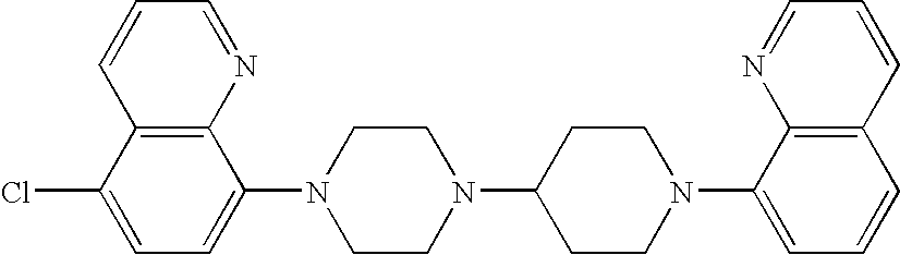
C1=NC2=C(C=C1)C(Cl)=CC=C2N1CCN(C2CCN(C3=CC=CC4=C3N=CC=C4)CC2)CC1
